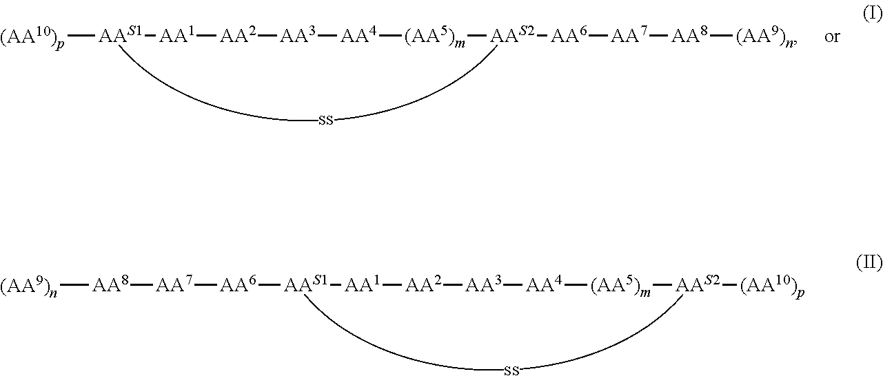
[(AA10)p][AAS1][AA1][AA2][AA3][AA4][(AA5)m][AAS2][AA6][AA7][AA8][(AA9)n].[ss].[AA6]([AAS1][AA1][AA2][AA3][AA4][(AA5)m][AAS2][(AA10)p])[AA7][AA8][(AA9)n].[ss]
